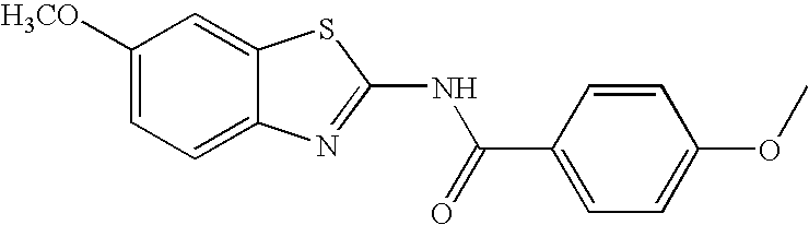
C1([H3CO])=CC=C2C(=C1)SC(NC(C1=CC=C(OC)C=C1)=O)=N2
